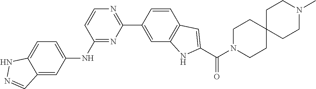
C1(C2=CC3=C(C=C2)C=C(C(N2CCC4(CC2)CCN(C)CC4)=O)N3)=NC=CC(NC2=CC=C3C(=C2)C=NN3)=N1
